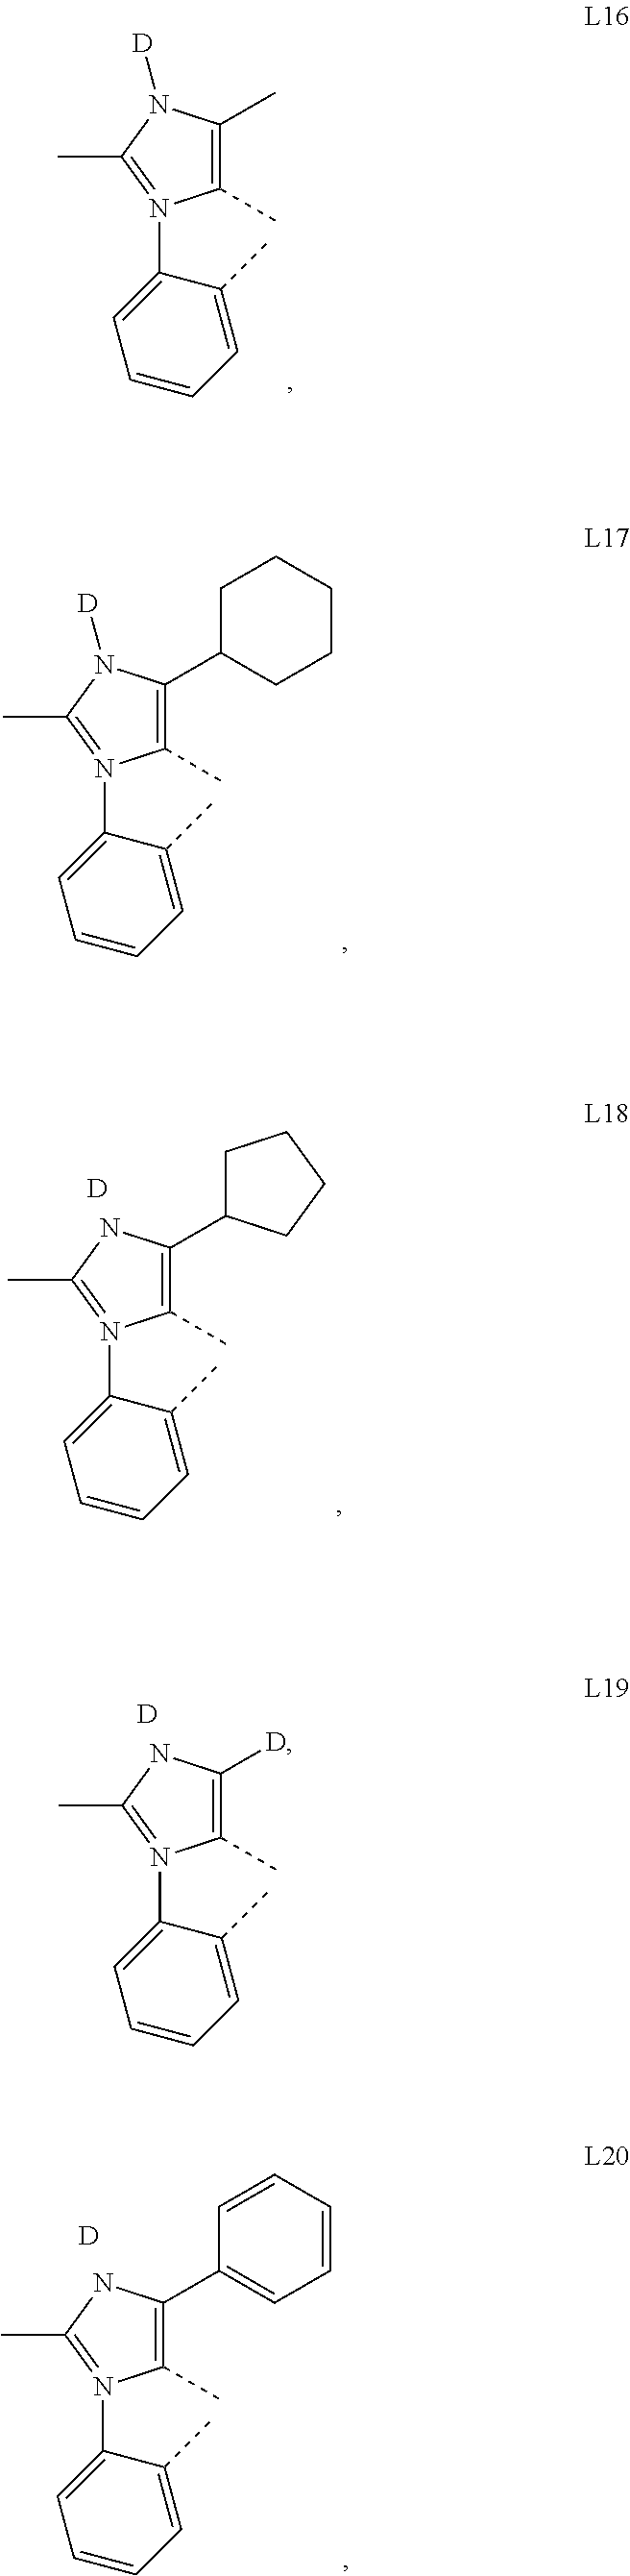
C1(C)=C(C)N([D])C(C)=N1C1=CC=CC=C1C.C1(C)=C(C2CCCCC2)N([D])C(C)=N1C1=CC=CC=C1C.C1(C)=C(C2CCCC2)NC(C)=N1C1=CC=CC=C1C.[D].C1(C)=C(C2=CC=CC=C2)NC(C)=N1C1=CC=CC=C1C.[D].C1(C)=C([D])NC(C)=N1C1=CC=CC=C1C.[D]
